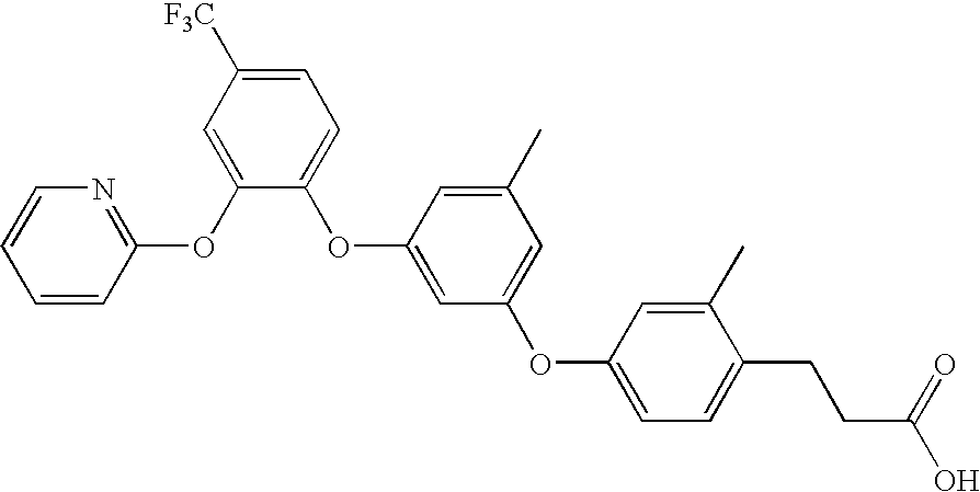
C1(OC2=CC(OC3=CC=C(CCC(O)=O)C(C)=C3)=CC(C)=C2)=CC=C([F3C])C=C1OC1=NC=CC=C1
